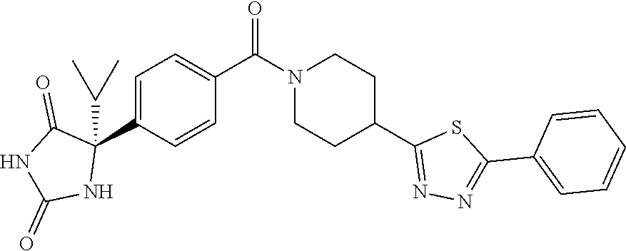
C1=C(C2(C(C)C)C(=O)NC(=O)N2)C=CC(C(N2CCC(C3=NN=C(C4=CC=CC=C4)S3)CC2)=O)=C1
